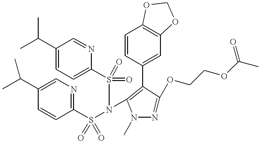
C1(C(C)C)=CC=C(S(N(C2=C(C3=CC4=C(C=C3)OCO4)C(OCCOC(C)=O)=NN2C)S(C2=NC=C(C(C)C)C=C2)(=O)=O)(=O)=O)N=C1
